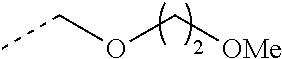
CCOC[OMe]
